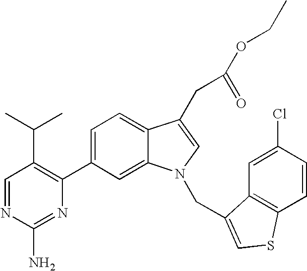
C1=C(C2=C(C(C)C)C=NC(N)=N2)C=C2C(=C1)C(CC(OCC)=O)=CN2CC1=CSC2=C1C=C(Cl)C=C2
